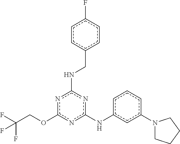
O(c1nc(NCc2ccc(F)cc2)nc(Nc2cccc(N3CCCC3)c2)n1)CC(F)(F)F
